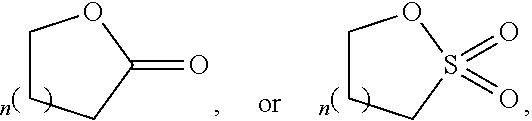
C1CCC(=O)O1.C1CCS(=O)(=O)O1
